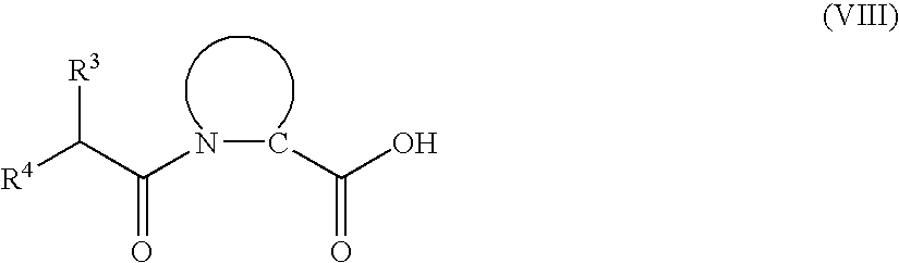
C(CNC(C([R4])[R3])=O)(O)=O
